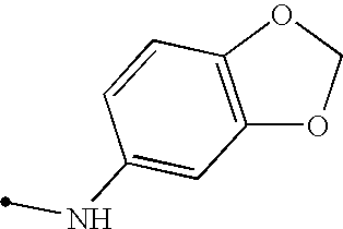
C1=CC(NC)=CC2=C1OCO2
